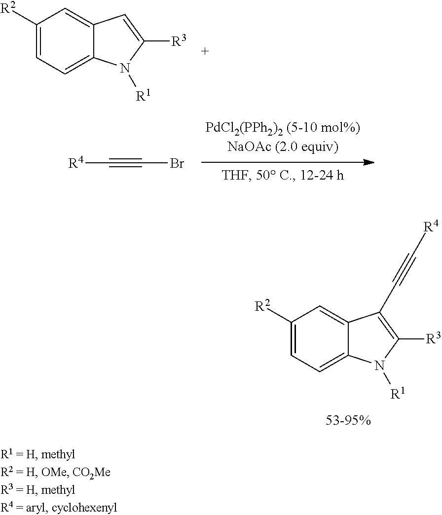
C1([R2])=CC=C2C(=C1)C=C([R3])N2[R1].[R4]C#CBr.C1([R2])=CC=C2C(=C1)C(C#C[R4])=C([R3])N2[R1]
